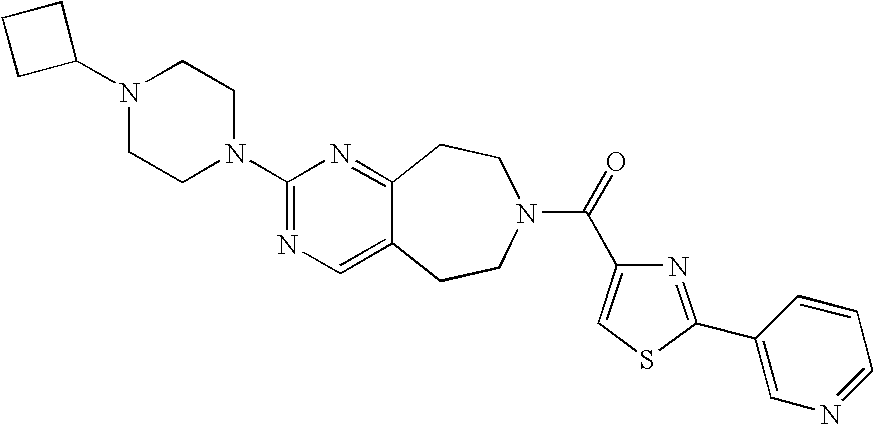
C1(N2CCN(C3=NC=C4C(=N3)CCN(C(=O)C3=CSC(C5=CN=CC=C5)=N3)CC4)CC2)CCC1
